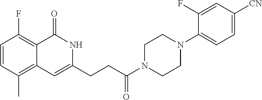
C1=CC(C)=C2C(=C1F)C(=O)NC(CCC(N1CCN(C3=CC=C([CN])C=C3F)CC1)=O)=C2
